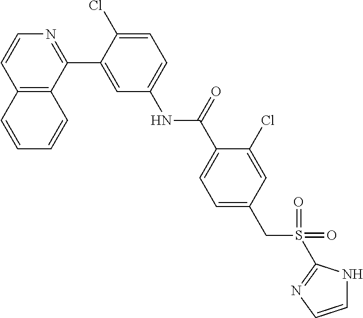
C12=C(C(C3=CC(NC(C4=CC=C(CS(=O)(=O)C5=NC=CN5)C=C4Cl)=O)=CC=C3Cl)=NC=C1)C=CC=C2
